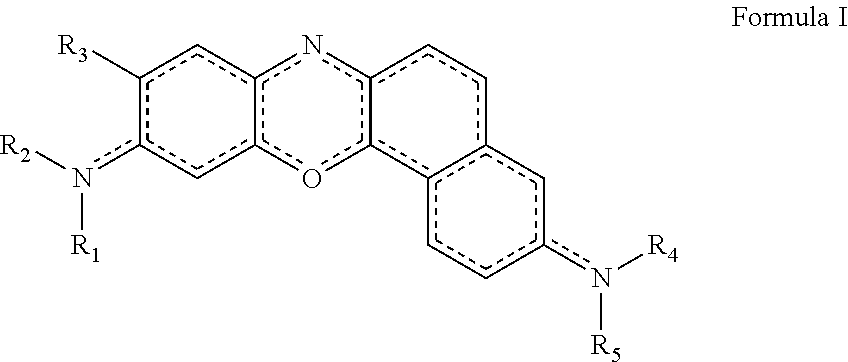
[R5]n(c1cc2c(c3oc4c(cc([R3])c(n([R1])[R2])c4)nc3cc2)cc1)[R4]
